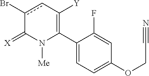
C1(C2=C([Y])cc(Br)C(=[X])N2[Me])=CC=C(OCC#N)C=C1F
